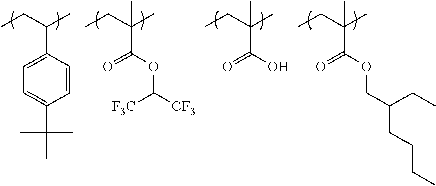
C(C(C)(C(=O)O)C)C.C(C(C)(C(OC([CF3])[F3C])=O)C)C.C(C(C)C1=CC=C(C(C)(C)C)C=C1)C.C(C(C)(C(=O)OCC(CCCC)CC)C)C
